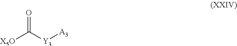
[X5O]C([Y3][A3])=O
